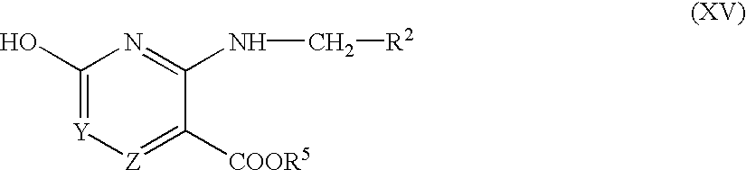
C1(O)=[Y][Z]=C([COOR5])C(NC[R2])=N1
